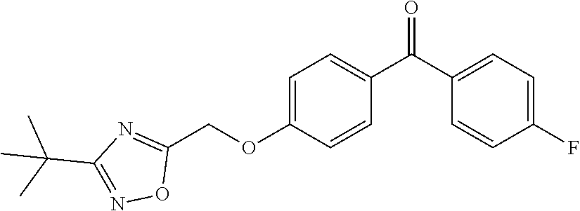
C1=CC(OCC2=NC(C(C)(C)C)=NO2)=CC=C1C(C1=CC=C(F)C=C1)=O
